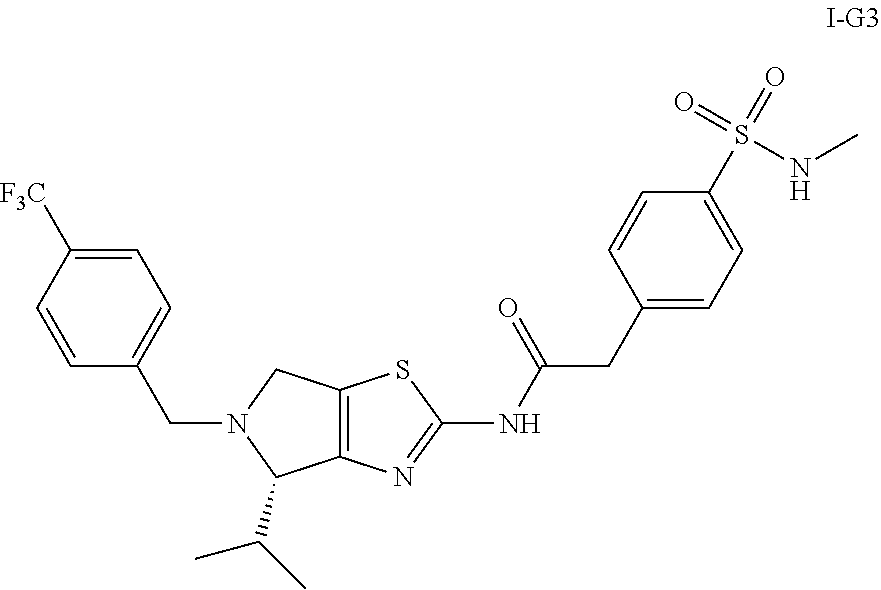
C1=C([F3C])C=CC(CN2C(C(C)C)C3=C(C2)SC(NC(CC2=CC=C(S(NC)(=O)=O)C=C2)=O)=N3)=C1
